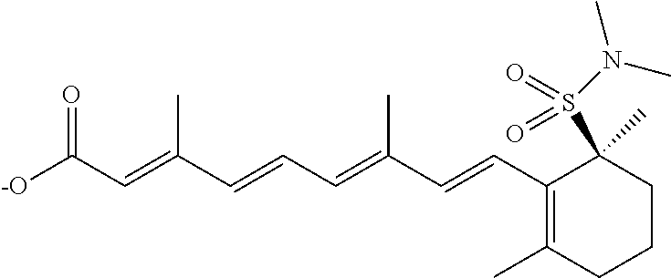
[-O]C(C=C(C=CC=C(C=CC1=C(C)CCCC1(S(N(C)C)(=O)=O)C)C)C)=O
